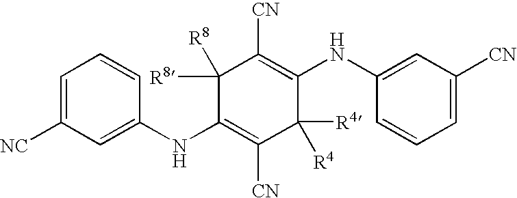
C1(NC2=CC([NC])=CC=C2)=C([CN])C([R4])([R4])C(NC2=CC([CN])=CC=C2)=C([CN])C1([R8])[R8]
